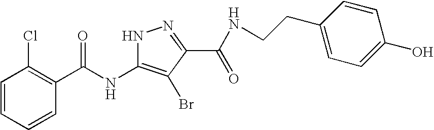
C1=CC=CC(C(NC2=C(Br)C(C(NCCC3=CC=C(O)C=C3)=O)=NN2)=O)=C1Cl
